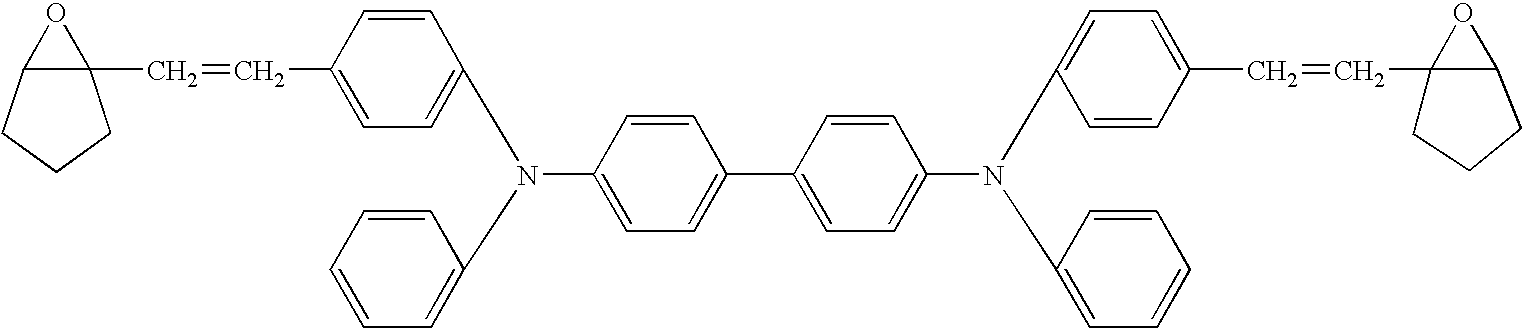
C12CCCC1(C=CC1=CC=C(N(C3=CC=CC=C3)C3=CC=C(C4=CC=C(N(C5=CC=CC=C5)C5=CC=C(C=CC67CCCC6O7)C=C5)C=C4)C=C3)C=C1)O2
